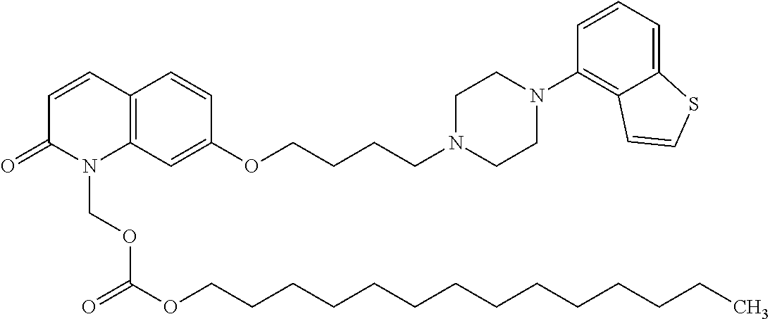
C1=CC2=C(N(COC(OCCCCCCCCCCCCCC)=O)C1=O)C=C(OCCCCN1CCN(C3=C4C(=CC=C3)SC=C4)CC1)C=C2
